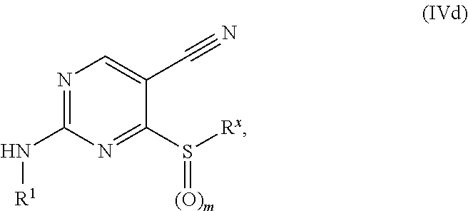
N1=C(N[R1])N=C(S(=[(O)m])[Rx])C(C#N)=C1
